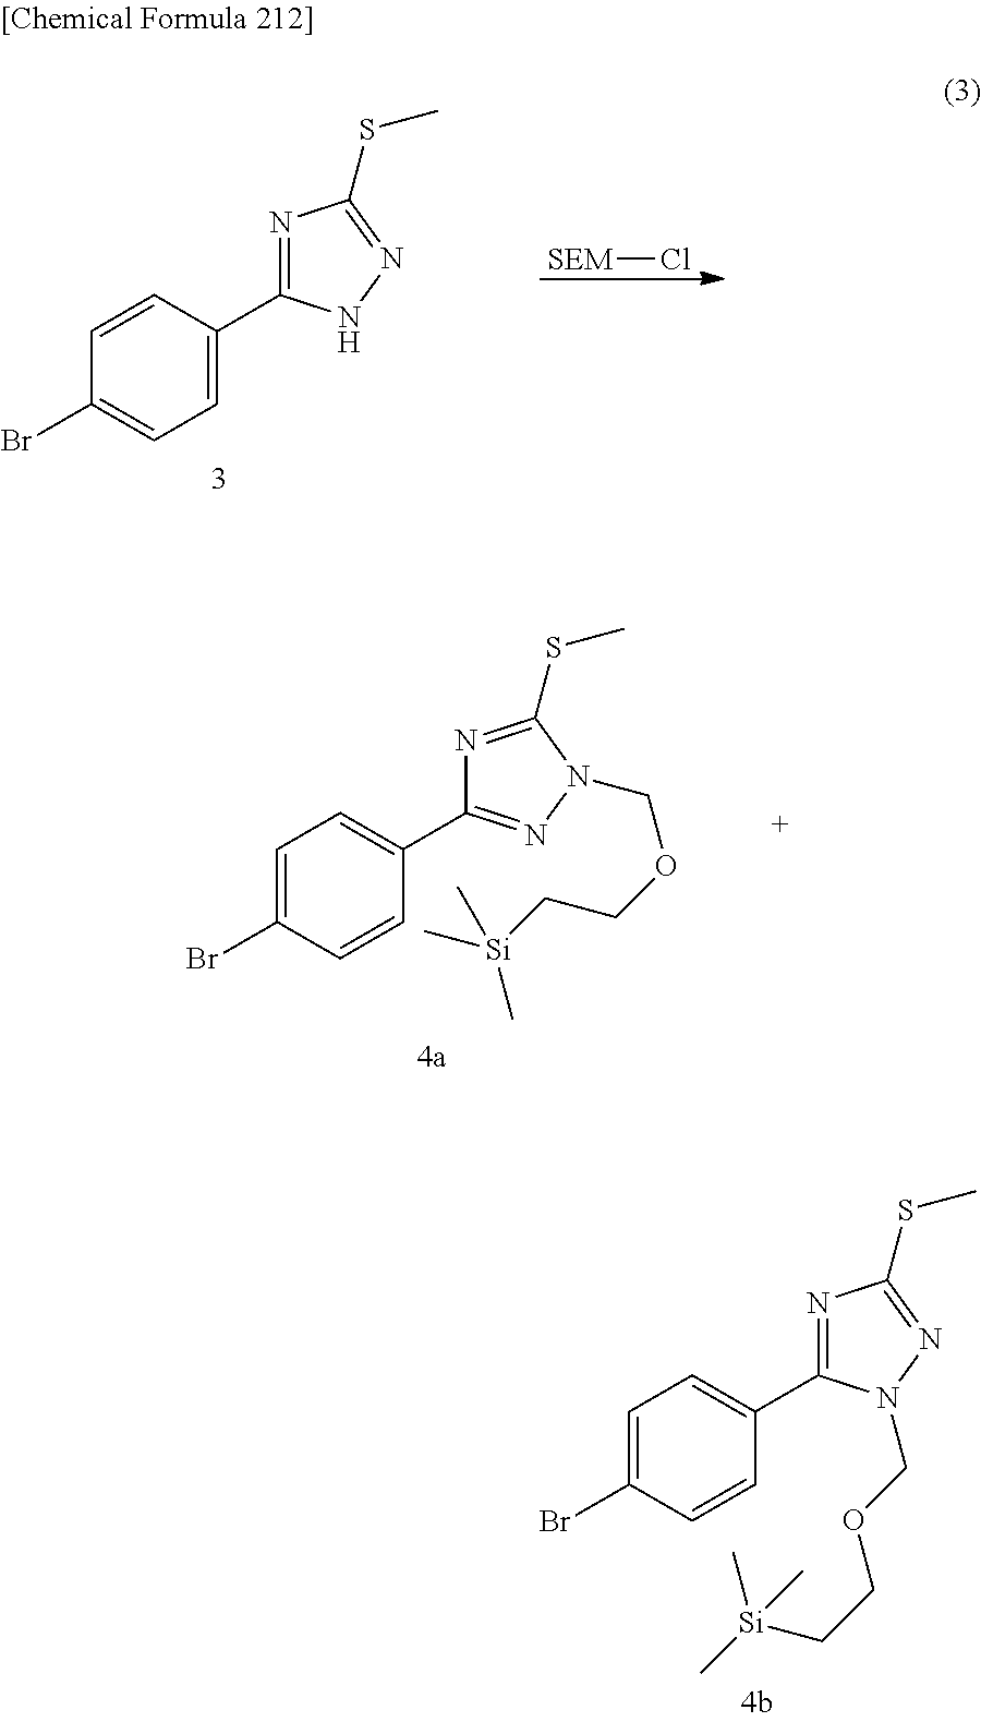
C1=CC(Br)=CC=C1C1=NC(SC)=NN1COCC[Si](C)(C)C.C1=C(C2=NC(SC)=NN2)C=CC(Br)=C1.[SEM]Cl.C1=CC(Br)=CC=C1C1=NN(COCC[Si](C)(C)C)C(SC)=N1
